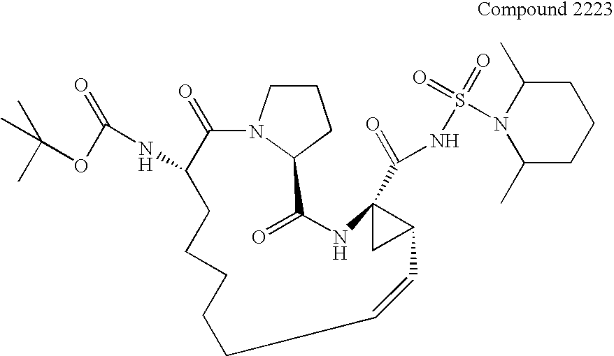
C1(=O)C(NC(OC(C)(C)C)=O)CCCCCC=CC2C(C(NS(=O)(=O)N3C(C)CCCC3C)=O)(C2)NC(=O)C2N1CCC2
